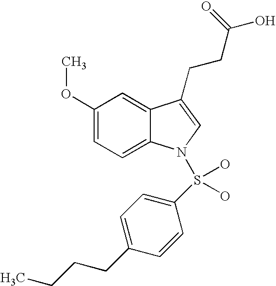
C12=CC(OC)=CC=C1N(S(C1=CC=C(CCCC)C=C1)(O)O)C=C2CCC(=O)O
